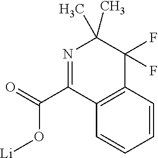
C1=CC2=C(C=C1)C(C(=O)O[Li])=NC(C)(C)C2(F)F
